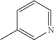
N1=CC=CC(C)=C1
